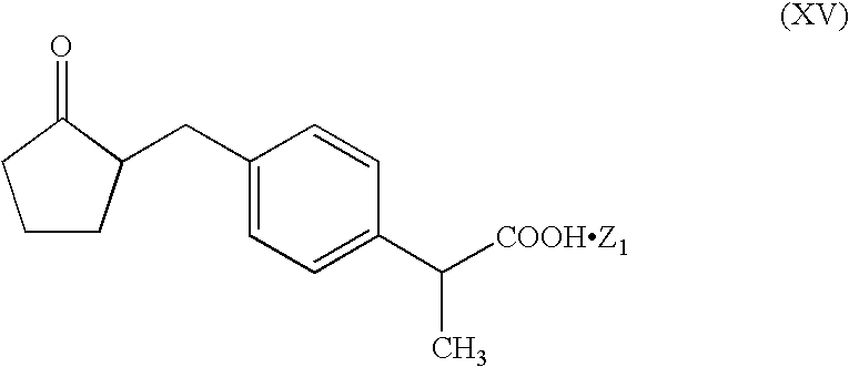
C1CC(CC2=CC=C(C([COOHZ1])C)C=C2)C(=O)C1
